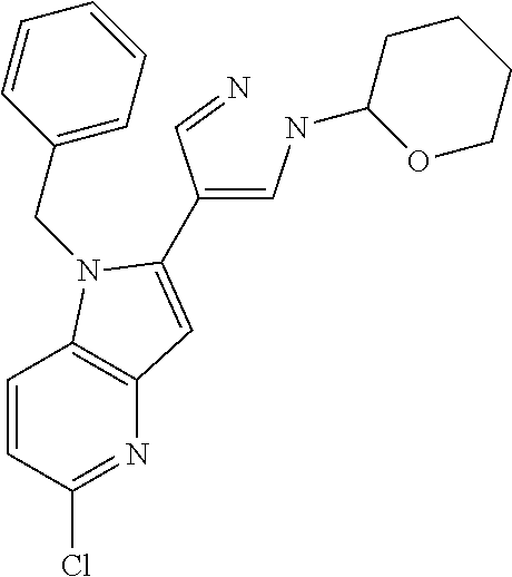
C1=CC(Cl)=NC2=C1N(CC1=CC=CC=C1)C(C(=CNC1OCCCC1)C=N)=C2
